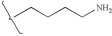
C(CCN)CC
